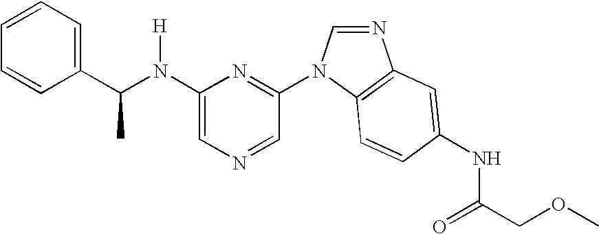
C1(N(C(C2=CC=CC=C2)C)[H])=CN=CC(N2C=NC3=C2C=CC(NC(COC)=O)=C3)=N1
